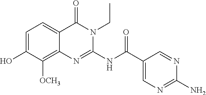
C1=C(O)C([OCH3])=C2C(=C1)C(=O)N(CC)C(NC(C1=CN=C(N)N=C1)=O)=N2
